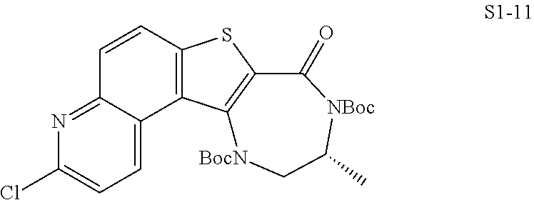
C1=CC2=NC(Cl)=CC=C2C2=C1SC1=C2[BocN]CC(C)[NBoc]C1=O
